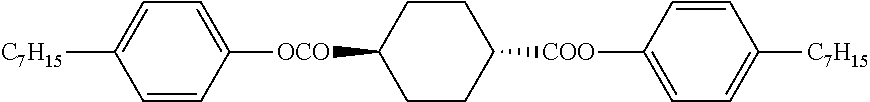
C1=CC([OCO]C2CCC([COO]C3=CC=C([C7H15])C=C3)CC2)=CC=C1[C7H15]
